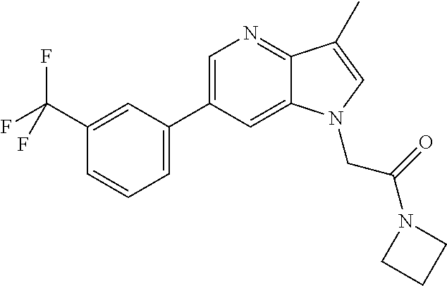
C1=C(C2=CC=CC(C(F)(F)F)=C2)C=C2C(=N1)C(C)=CN2CC(N1CCC1)=O
